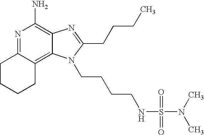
N1=C2C(=C3C(=C1N)N=C(CCCC)N3CCCCNS(=O)(=O)N(C)C)CCCC2
